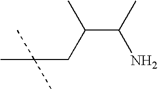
CC(CC(C(N)C)C)(C)C
